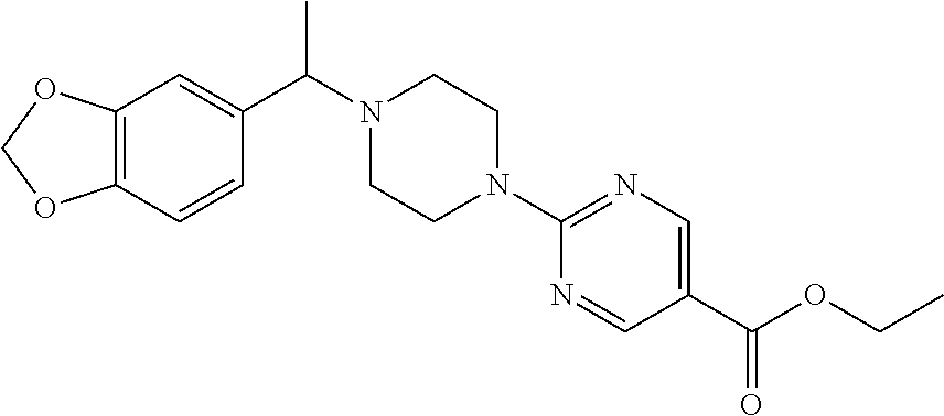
C12=C(C=CC(C(N3CCN(C4=NC=C(C(OCC)=O)C=N4)CC3)C)=C1)OCO2
